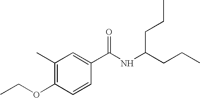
C1(C)=C(OCC)C=CC(C(NC(CCC)CCC)=O)=C1
